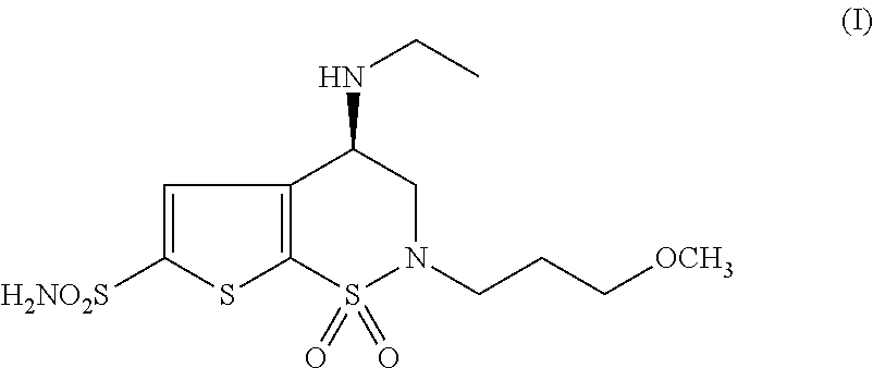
C12=C(S(=O)(=O)N(CCC[OCH3])CC1NCC)SC([H2NO2S])=C2
